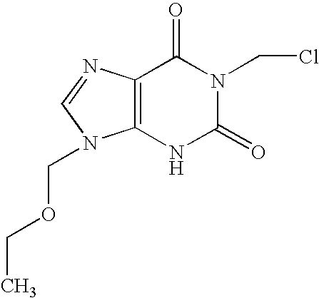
C12=C(N=CN1COCC)C(=O)N(CCl)C(=O)N2
